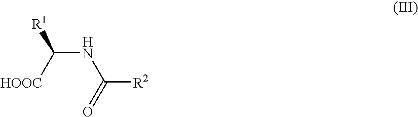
O=C(NC([HOOC])[R1])[R2]
